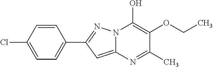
C12=CC(C3=CC=C(Cl)C=C3)=NN1C(O)=C(OCC)C(C)=N2
